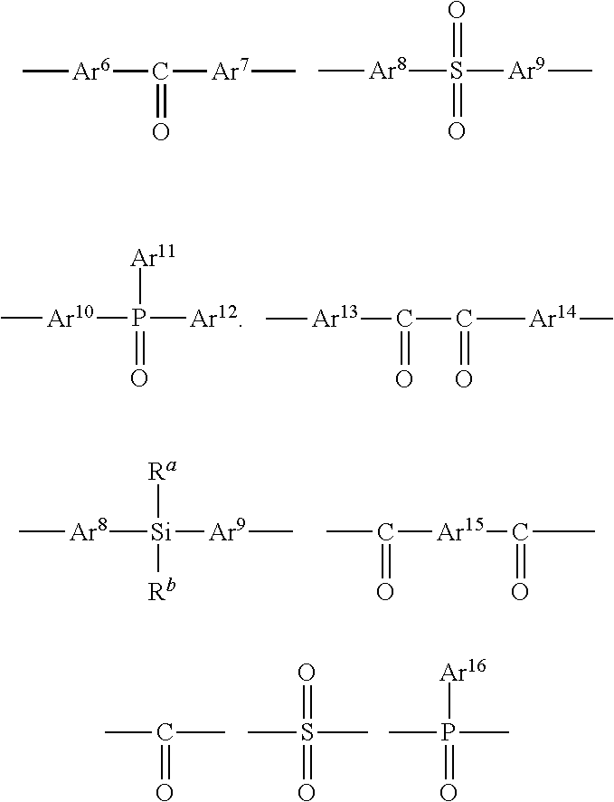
[Ar6](C(=O)[Ar7]C)C.[Ar8](S(=O)([Ar9]C)=O)C.[Ar10](P(=O)([Ar12])[Ar11])C.[Ar13](C(=O)C([Ar14]C)=O)C.[Ar8]([Si]([Rb])([Ar9]C)[Ra])C.C(=O)([Ar15]C(C)=O)C.CC(C)=O.CS(C)(=O)=O.CP(C)(=O)[Ar16]
